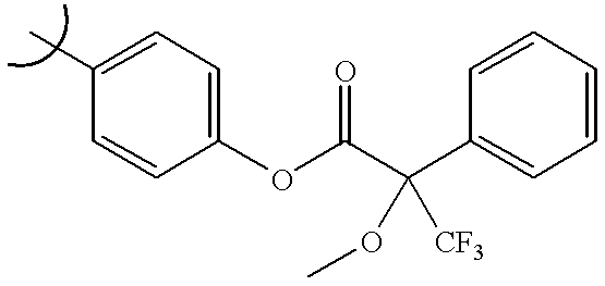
C1(C)=CC=C(OC(C(C2=CC=CC=C2)(OC)[CF3])=O)C=C1
